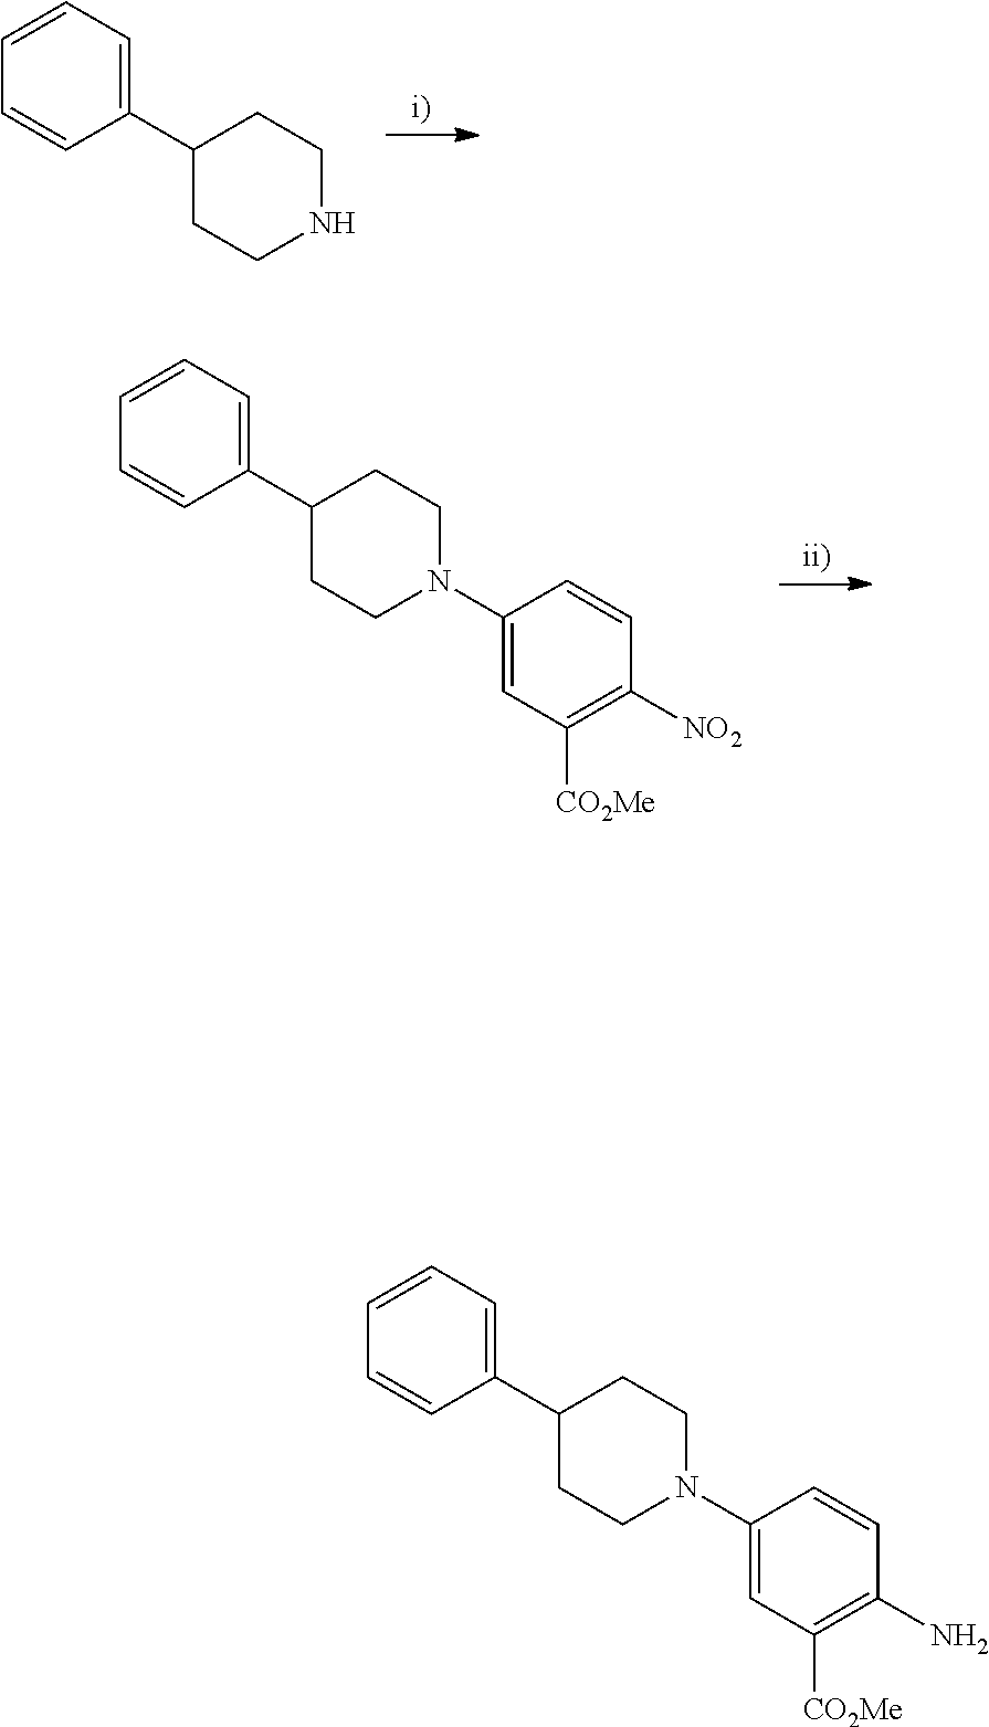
C1=CC=C(C2CCNCC2)C=C1.C1=CC=C(C2CCN(C3=CC([CO2Me])=C([NO2])C=C3)CC2)C=C1.N1(C2=CC([CO2Me])=C(N)C=C2)CCC(C2=CC=CC=C2)CC1
